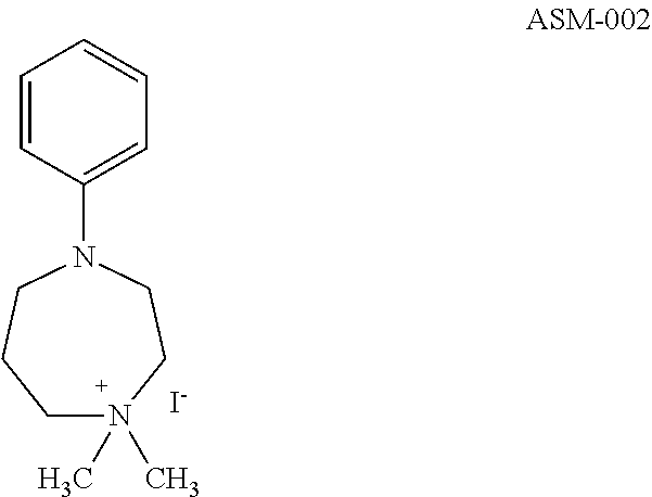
C1=CC(N2CCCN(C)(C)CC2)=CC=C1.[I-]
